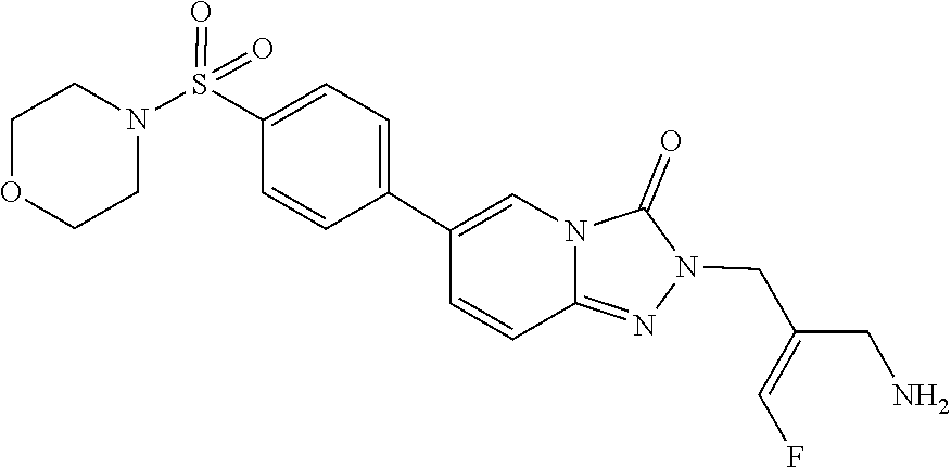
C(=C(CN1N=C2C=CC(C3=CC=C(S(N4CCOCC4)(=O)=O)C=C3)=CN2C1=O)CN)F
